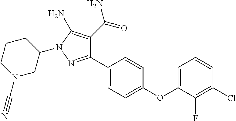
C1(C2=CC=C(OC3=CC=CC(Cl)=C3F)C=C2)=NN(C2CCCN(C#N)C2)C(N)=C1C(=O)N
